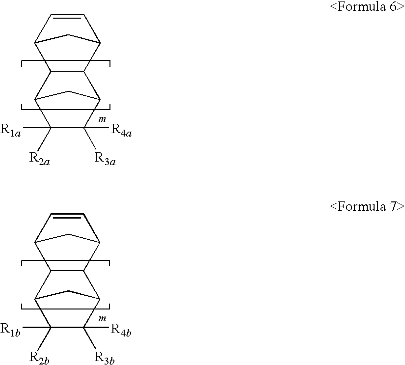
C1=CC2CC1C1C2C2C([R2a])([R1a])C([R4a])([R3a])C1C2.C1=CC2CC1C1C2C2C([R2b])([R1b])C([R4b])([R3b])C1C2
